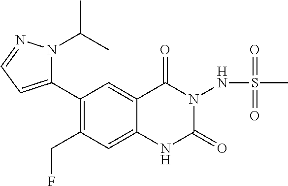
C1(C2=CC=NN2C(C)C)=C(CF)C=C2C(=C1)C(=O)N(NS(C)(=O)=O)C(=O)N2
